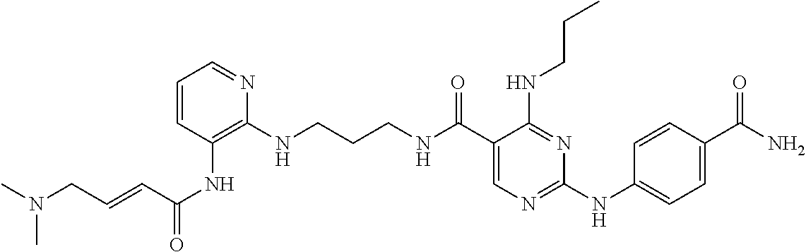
C(CCNC(C1=CN=C(NC2=CC=C(C(N)=O)C=C2)N=C1NCCC)=O)NC1=C(NC(=O)C=CCN(C)C)C=CC=N1
